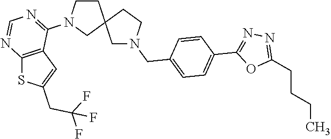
C1CN(C2=NC=NC3=C2C=C(CC(F)(F)F)S3)CC12CN(CC1=CC=C(C3=NN=C(CCCC)O3)C=C1)CC2
